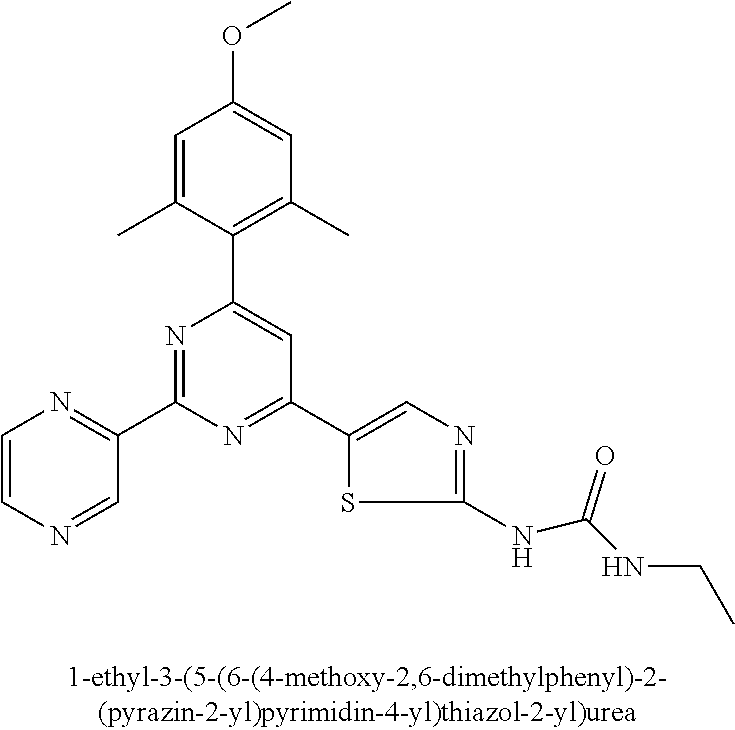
C1=C(C)C(C2=CC(C3=CN=C(NC(NCC)=O)S3)=NC(C3=NC=CN=C3)=N2)=C(C)C=C1OC
